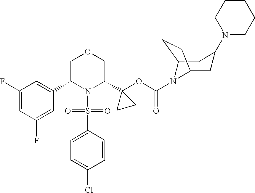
C1(C2N(S(=O)(=O)C3=CC=C(Cl)C=C3)C(C3(OC(=O)N4C5CC(N6CCCCC6)CC4CC5)CC3)COC2)=CC(F)=CC(F)=C1
